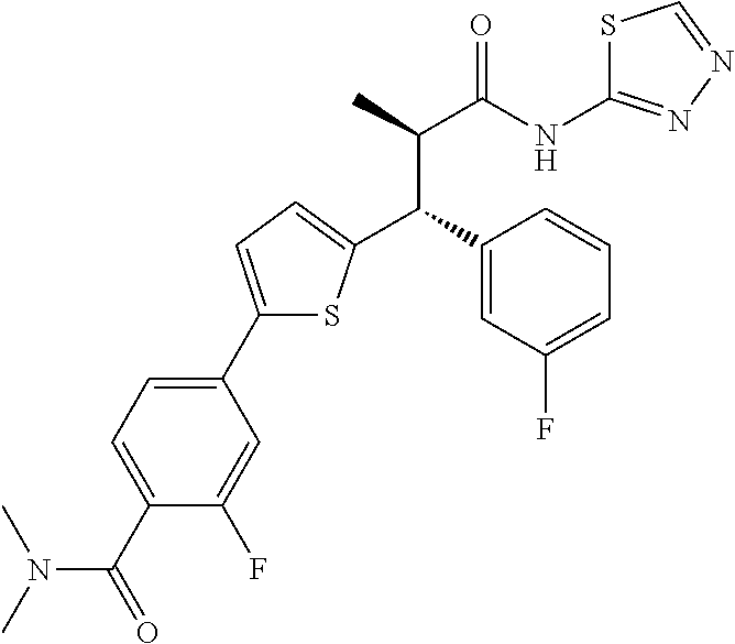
C1(C2=CC=C(C(C3=CC(F)=CC=C3)C(C(NC3=NN=CS3)=O)C)S2)=CC=C(C(=O)N(C)C)C(F)=C1
